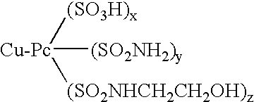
[Cu-Pc]([(SO3H)x])([(SO2NH2)y])[(SO2NHCH2CH2OH)z]
